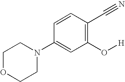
C1(O[H])=C(C#N)C=CC(N2CCOCC2)=C1
